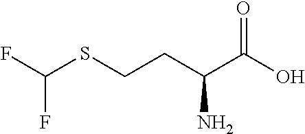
FC(SCCC(C(O)=O)N)F
